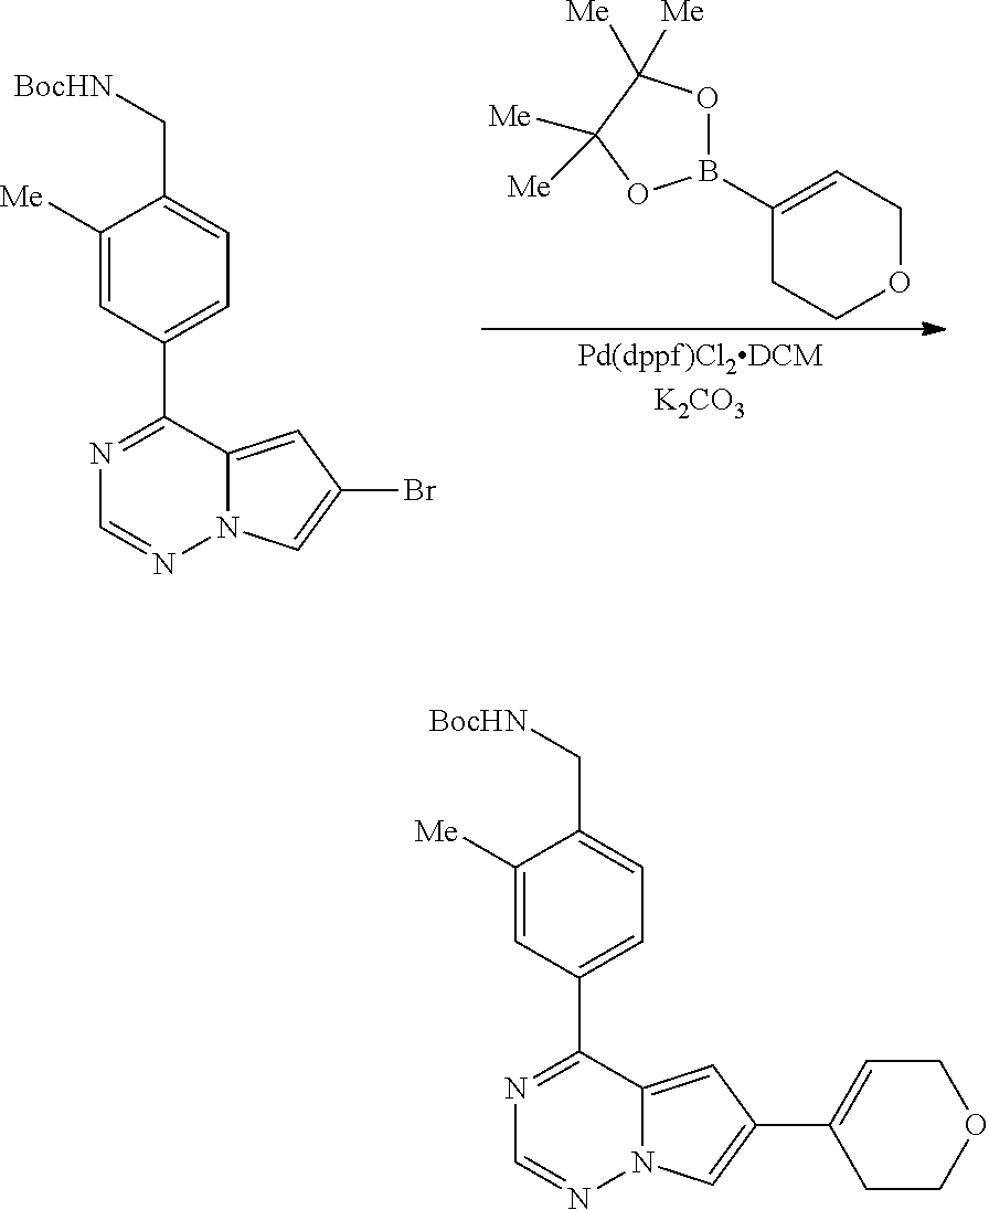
C1(C2=NC=NN3C2=CC(Br)=C3)=CC=C(C[BocHN])C([Me])=C1.B1(C2=CCOCC2)OC([Me])([Me])C([Me])([Me])O1.C1(C2=NC=NN3C2=CC(C2=CCOCC2)=C3)=CC=C(C[BocHN])C([Me])=C1
